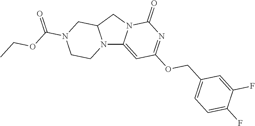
N12C3=CC(OCC4=CC=C(F)C(F)=C4)=NC(=O)N3CC1CN(C(=O)OCC)CC2
